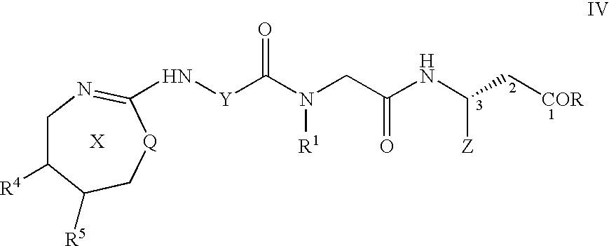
N(CC(NC(C[COR])[Z])=O)([R1])C(=O)[Y]NC1=NCC([R4])C([R5])C[Q]1.[X]
